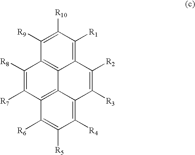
C1([R8])=C([R7])C2=C3C4=C1C([R9])=C([R10])C([R1])=C4C([R2])=C([R3])C3=C([R4])C([R5])=C2[R6]
